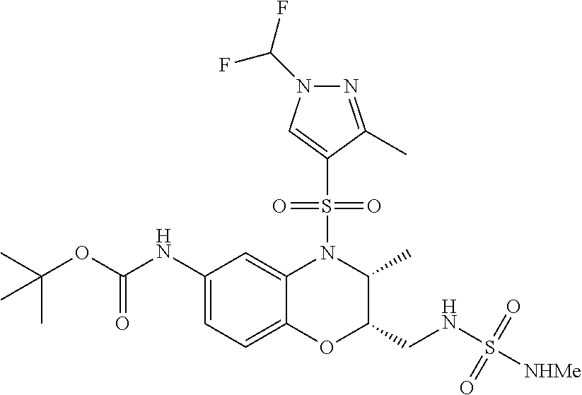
C1(NC(OC(C)(C)C)=O)=CC=C2C(=C1)N(S(C1=CN(C(F)F)N=C1C)(=O)=O)C(C)C(CNS([NHMe])(=O)=O)O2
